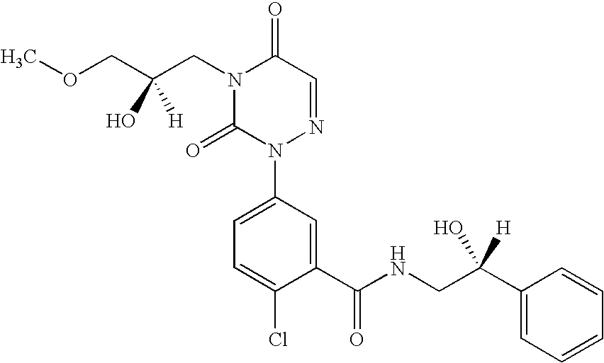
C1(C(=O)NCC(C2=CC=CC=C2)([H])O)=CC(N2N=CC(=O)N(CC(COC)(O)[H])C2=O)=CC=C1Cl
